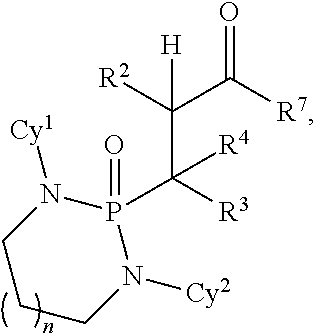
P1(C([R3])(C([R2])(C([R7])=O)[H])[R4])(=O)N([Cy1])CCCN1[Cy2]
